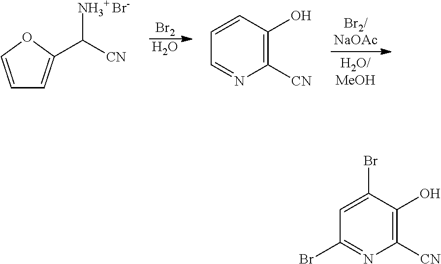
[Br2].O.C1=COC(C([CN])[NH3+ Br-])=C1.C1=CC(O)=C([CN])N=C1.C1=C(Br)C(O)=C([CN])N=C1Br
